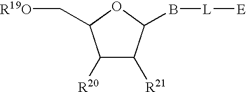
[R20]C1C([R21])C(B[L][E])OC1C[R19O]
